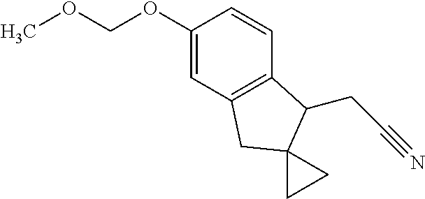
O(COC1=CC2=C(C=C1)C(CC#N)C1(C2)CC1)C
